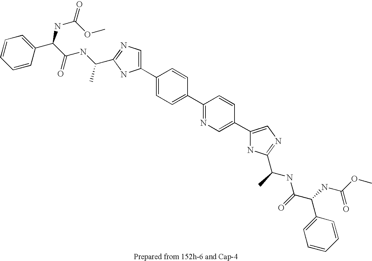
C1(C2=CC=C(C3=NC=C(C4=CN=C(C(C)NC(C(NC(OC)=O)C5=CC=CC=C5)=O)N4)C=C3)C=C2)=CN=C(C(NC(C(NC(=O)OC)C2=CC=CC=C2)=O)C)N1
